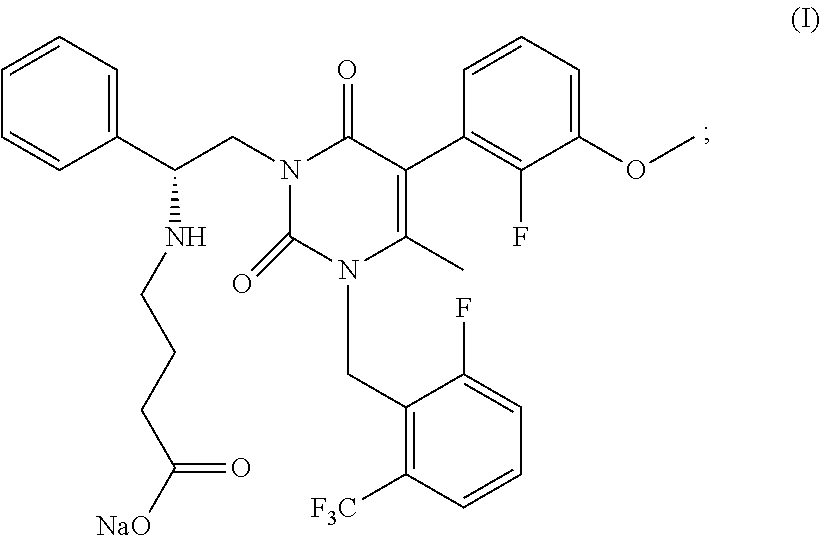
C1=CC=C(C(NCCCC([NaO])=O)CN2C(=O)N(CC3=C([F3C])C=CC=C3F)C(C)=C(C3=C(F)C(OC)=CC=C3)C2=O)C=C1
